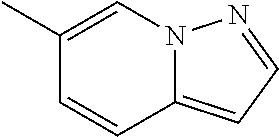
C1=CC2=CC=NN2C=C1C
